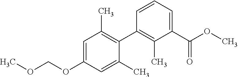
COCOC1=CC(C)=C(C2=C(C)C(C(OC)=O)=CC=C2)C(C)=C1
